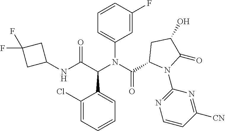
C1(N(C(C2N(C3=NC=CC([CN])=N3)C(=O)C(O)C2)=O)C(C(NC2CC(F)(F)C2)=O)C2=CC=CC=C2Cl)=CC=CC(F)=C1
